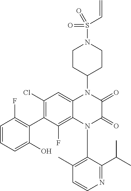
C1=CN=C(C(C)C)C(N2C(=O)C(=O)N(C3CCN(S(C=C)(=O)=O)CC3)C3=CC(Cl)=C(C4=C(F)C=CC=C4O)C(F)=C23)=C1C
